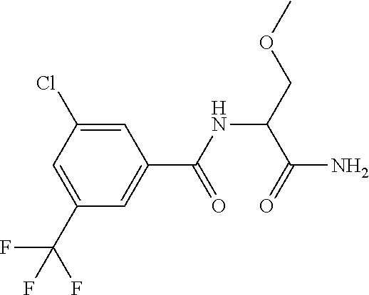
C1=C(Cl)C=C(C(F)(F)F)C=C1C(=O)NC(C(N)=O)COC
